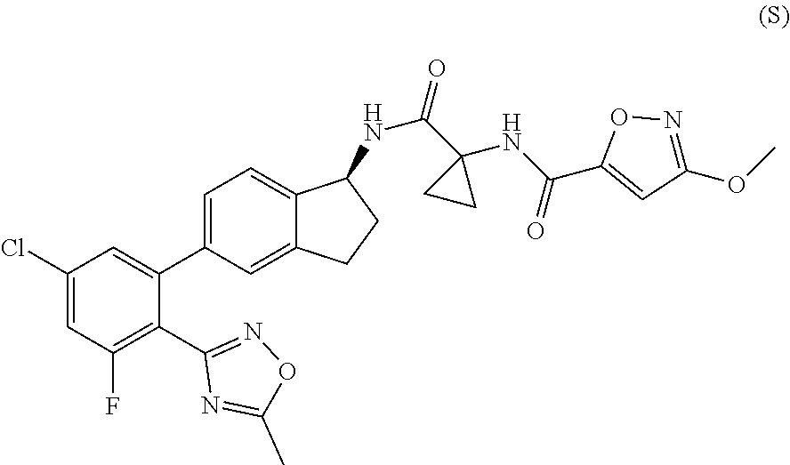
C1(Cl)=CC(F)=C(C2=NOC(C)=N2)C(C2=CC=C3C(=C2)CCC3NC(C2(NC(C3=CC(OC)=NO3)=O)CC2)=O)=C1
